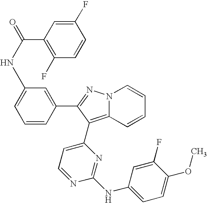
N(C1=CC=CC(C2=NN3C(=C2C2=CC=NC(NC4=CC=C(OC)C(F)=C4)=N2)C=CC=C3)=C1)C(=O)C1=C(F)C=CC(F)=C1
